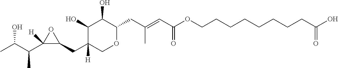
C1(O)C(CC2C(C(C(C)O)C)([H])O2)([H])COC(CC(=CC(OCCCCCCCCC(O)=O)=O)C)C1O
